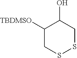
C1([TBDMSO])CSSCC1O
